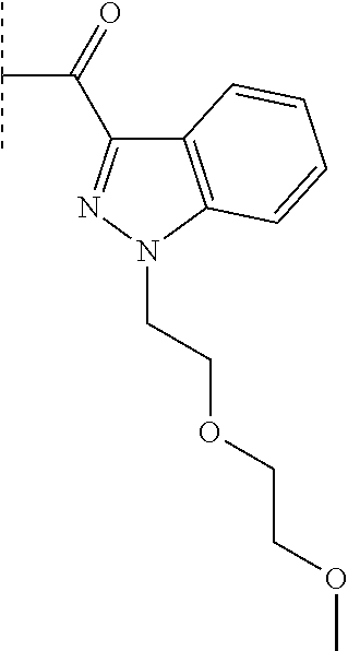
C12=C(N(CCOCCOC)N=C1C(=O)C(C)C)C=CC=C2
